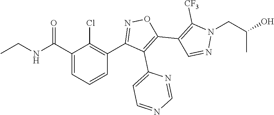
N1=CC(C2=C(C3=CC=NC=N3)C(C3=C(Cl)C(C(NCC)=O)=CC=C3)=NO2)=C([CF3])N1CC(O)C
